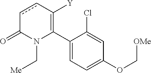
C1(C2=C([Y])ccC(=O)N2C[Me])=CC=C(OC[OMe])C=C1Cl
